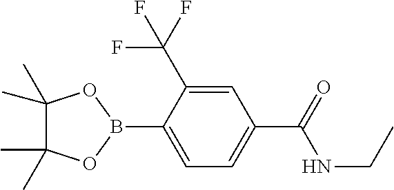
C1(C)(C)C(C)(C)OB(C2=CC=C(C(=O)NCC)C=C2C(F)(F)F)O1
